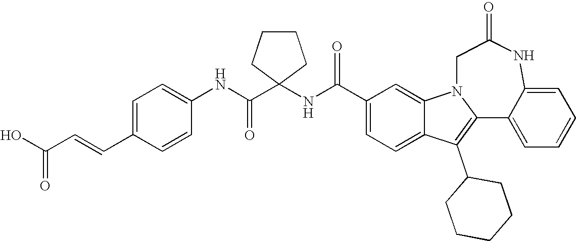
C1(C(NC2(C(NC3=CC=C(C=CC(O)=O)C=C3)=O)CCCC2)=O)=CC=C2C(=C1)N1CC(=O)NC3=CC=CC=C3C1=C2C1CCCCC1
